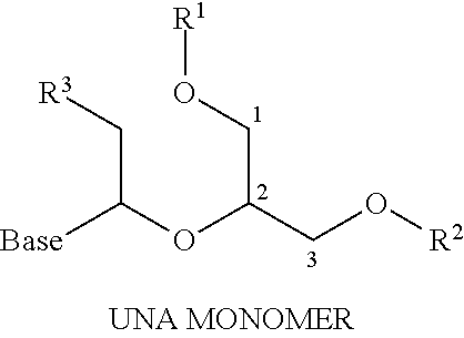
[Base]C(OC(CO[R2])CO[R1])C[R3]
